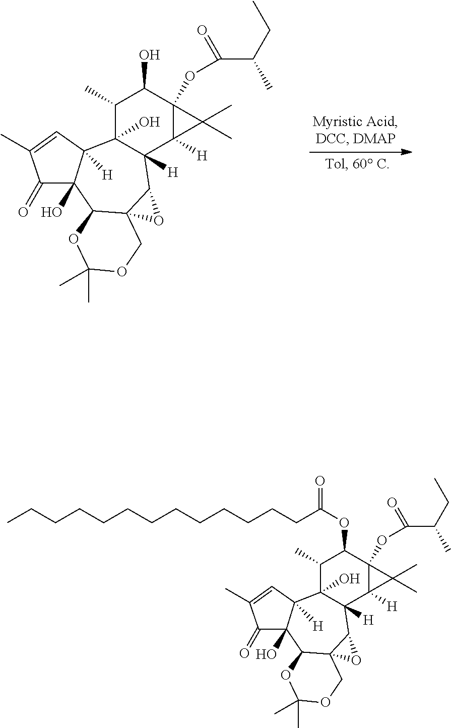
C1(C)C2(O)C([H])(C3([H])C(OC(C(CC)C)=O)(C1O)C3(C)C)C1C3(C(C4(O)C2([H])C=C(C)C4=O)OC(C)(C)OC3)O1.C1(C)C2(O)C([H])(C3([H])C(OC(C(CC)C)=O)(C1OC(=O)CCCCCCCCCCCCC)C3(C)C)C1C3(C(C4(O)C2([H])C=C(C)C4=O)OC(C)(C)OC3)O1
